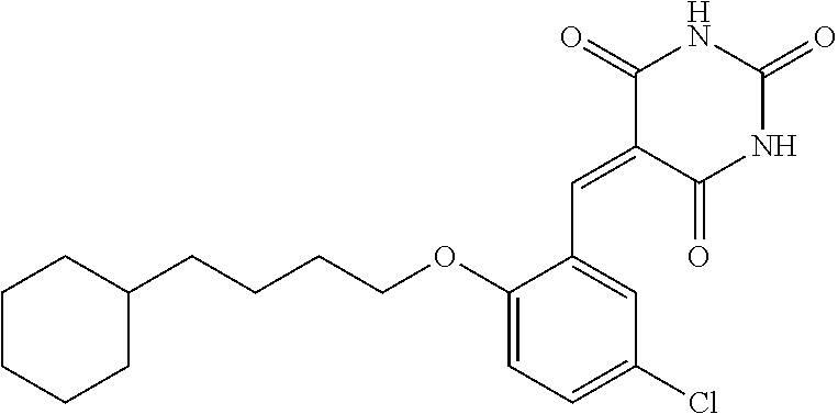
C1CCCC(CCCCOC2=CC=C(Cl)C=C2C=C2C(=O)NC(=O)NC2=O)C1
